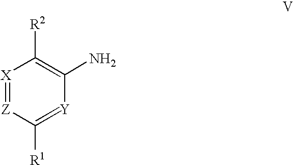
[X]1=[Z]C([R1])=[Y]C(N)=C1[R2]
